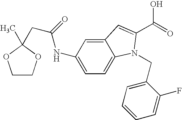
C12=CC(NC(=O)CC3(C)OCCO3)=CC=C1N(CC1=CC=CC=C1F)C(C(=O)O)=C2
